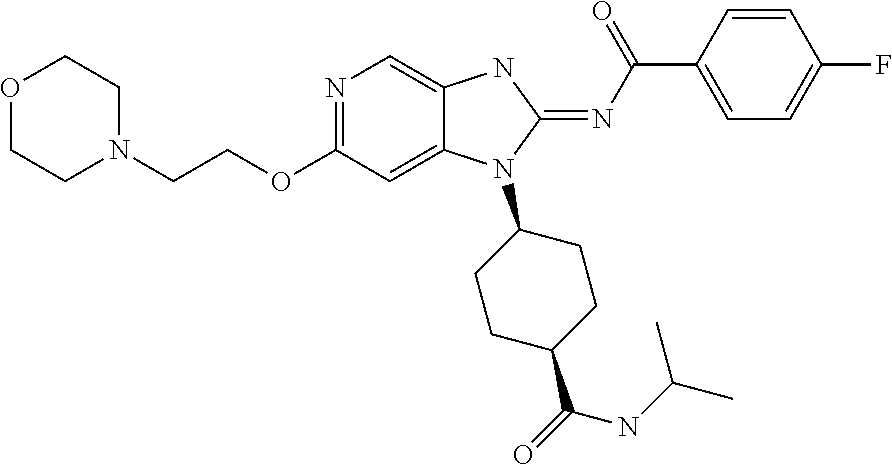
N1=C(OCCN2CCOCC2)C=C2C(=C1)NC(=NC(C1=CC=C(F)C=C1)=O)N2C1CCC(C(NC(C)C)=O)CC1
